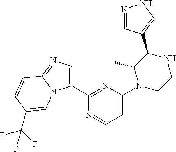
N1=CC(C2C(C)N(C3=CC=NC(C4=CN=C5N4C=C(C(F)(F)F)C=C5)=N3)CCN2)=CN1
